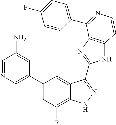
C1(C2=CN=CC(N)=C2)=CC(F)=C2C(=C1)C(C1=NC3=C(N1)C=CN=C3C1=CC=C(F)C=C1)=NN2
